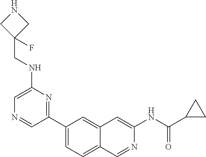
C1(C2=NC(NCC3(F)CNC3)=CN=C2)=CC=C2C(=C1)C=C(NC(=O)C1CC1)N=C2
